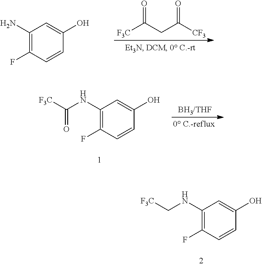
C1(N)=C(F)C=CC(O)=C1.[F3C]C(CC([CF3])=O)=O.C1(NC([F3C])=O)=C(F)C=CC(O)=C1.C1(NC[F3C])=C(F)C=CC(O)=C1
